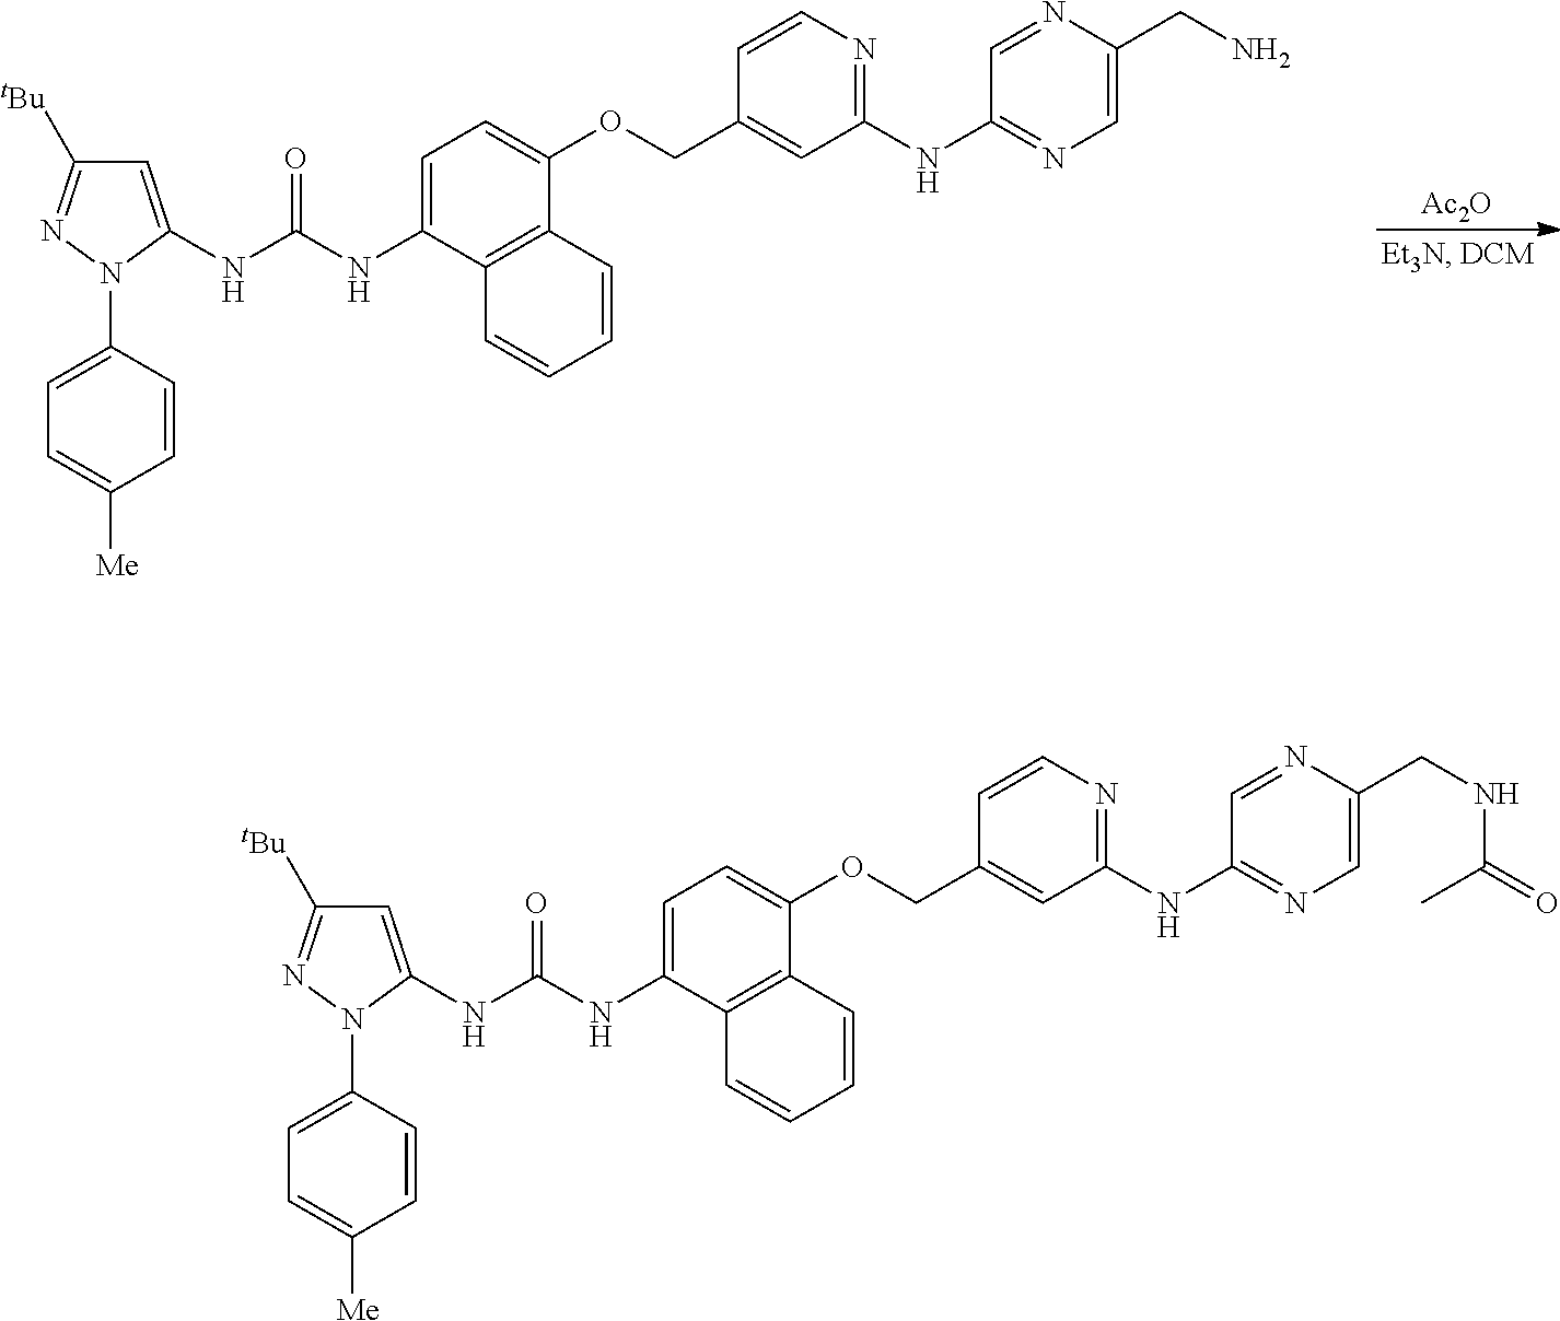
C1=CC(N2C(NC(NC3=CC=C(OCC4=CC(NC5=NC=C(CN)N=C5)=NC=C4)C4=C3C=CC=C4)=O)=CC([tBu])=N2)=CC=C1[Me].[Ac2O].C1=CC(N2C(NC(NC3=CC=C(OCC4=CC(NC5=NC=C(CNC(=O)C)N=C5)=NC=C4)C4=C3C=CC=C4)=O)=CC([tBu])=N2)=CC=C1[Me]
